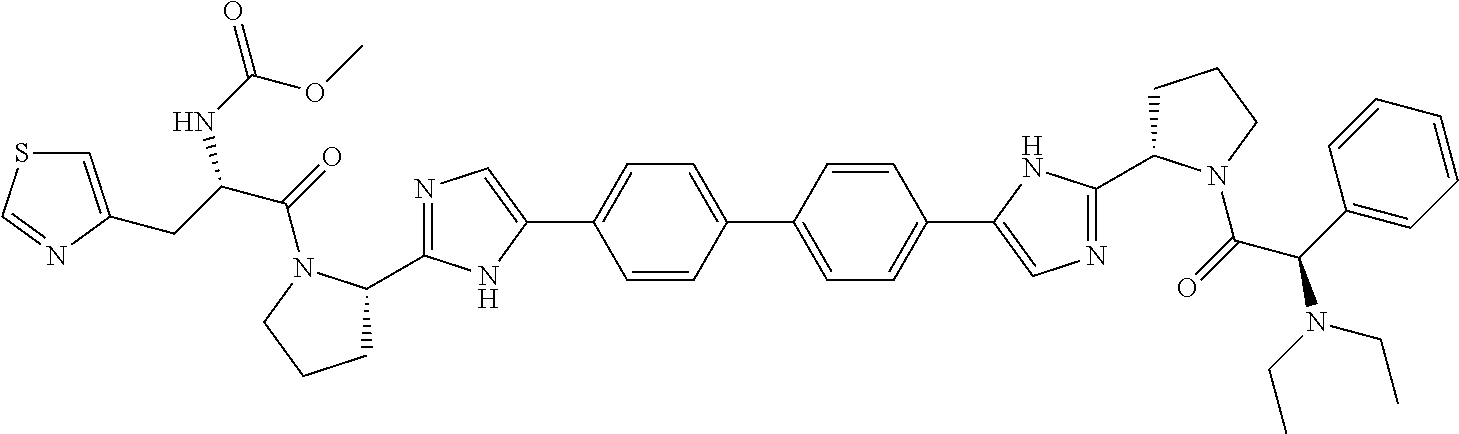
N1=C(C2CCCN2C(=O)C(CC2=CSC=N2)NC(=O)OC)NC(C2=CC=C(C3=CC=C(C4=CN=C(C5CCCN5C(=O)C(C5=CC=CC=C5)N(CC)CC)N4)C=C3)C=C2)=C1
